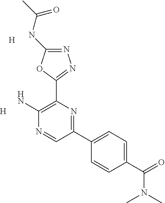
NC1=C(C2=NN=C(NC(=O)C)O2)N=C(C2=CC=C(C(N(C)C)=O)C=C2)C=N1.[H].[H]
